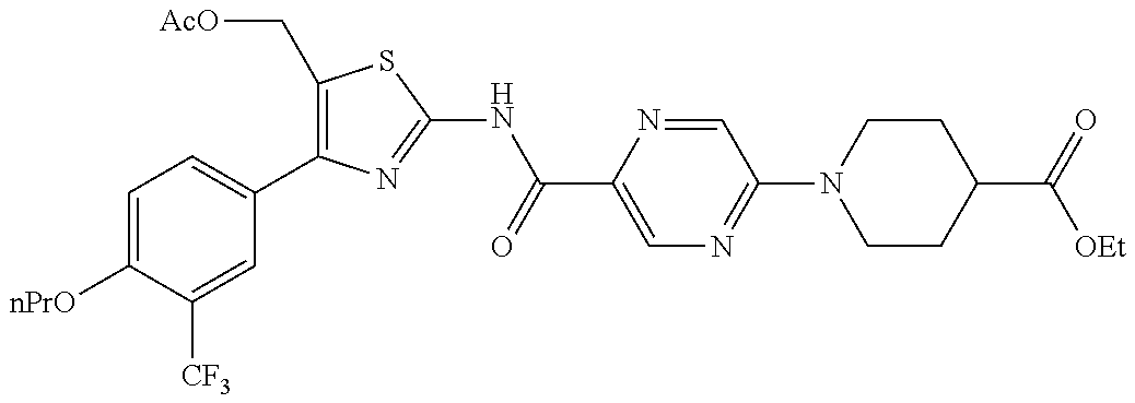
C1(C[AcO])=C(C2=CC=C([nPrO])C([CF3])=C2)N=C(NC(C2=CN=C(N3CCC(C(=O)[OEt])CC3)C=N2)=O)S1
